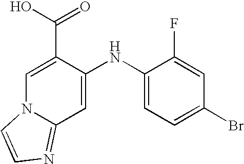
C1(NC2=CC3=NC=CN3C=C2C(O)=O)=CC=C(Br)C=C1F
